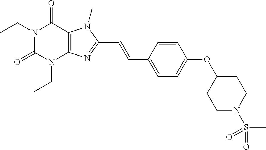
N1(CC)C(=O)N(CC)C2=C(C1=O)N(C)C(C=CC1=CC=C(OC3CCN(S(C)(=O)=O)CC3)C=C1)=N2
